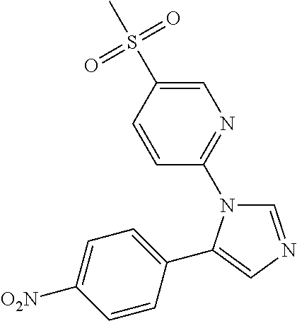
C1=CC(S(C)(=O)=O)=CN=C1N1C=NC=C1C1=CC=C([O2N])C=C1
